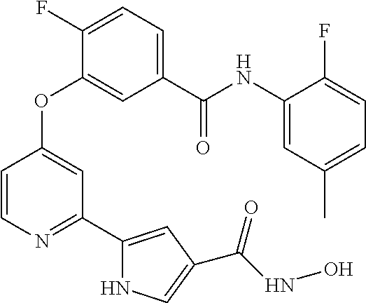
C1=CN=C(C2=CC(C(NO)=O)=CN2)C=C1OC1=CC(C(NC2=CC(C)=CC=C2F)=O)=CC=C1F
